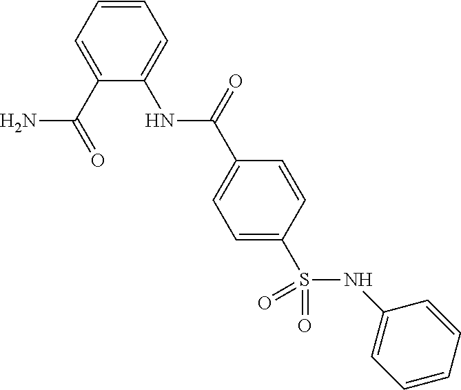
C1(NC(=O)C2=CC=C(S(=O)(=O)NC3=CC=CC=C3)C=C2)=CC=CC=C1C(N)=O
